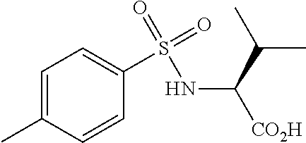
C1(C)=CC=C(S(=O)(=O)NC([CO2H])C(C)C)C=C1
